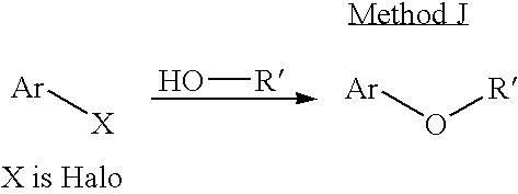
O[R].[Ar][X].[Ar]O[R]
